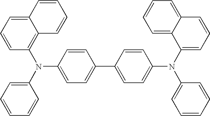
C1=CC(N(C2=CC=CC=C2)C2=CC=C(C3=CC=C(N(C4=CC=CC5=CC=CC=C45)C4=CC=CC=C4)C=C3)C=C2)=C2C(=C1)C=CC=C2
